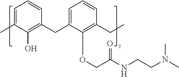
C1=C(C)C(O)=C(CC2=CC=CC(CC)=C2OCC(NCCN(C)C)=O)C=C1
